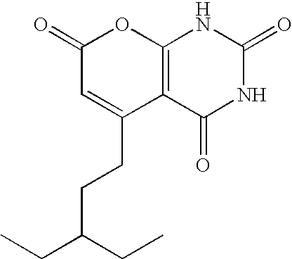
C1(=O)C=C(CCC(CC)CC)C2=C(O1)NC(=O)NC2=O
